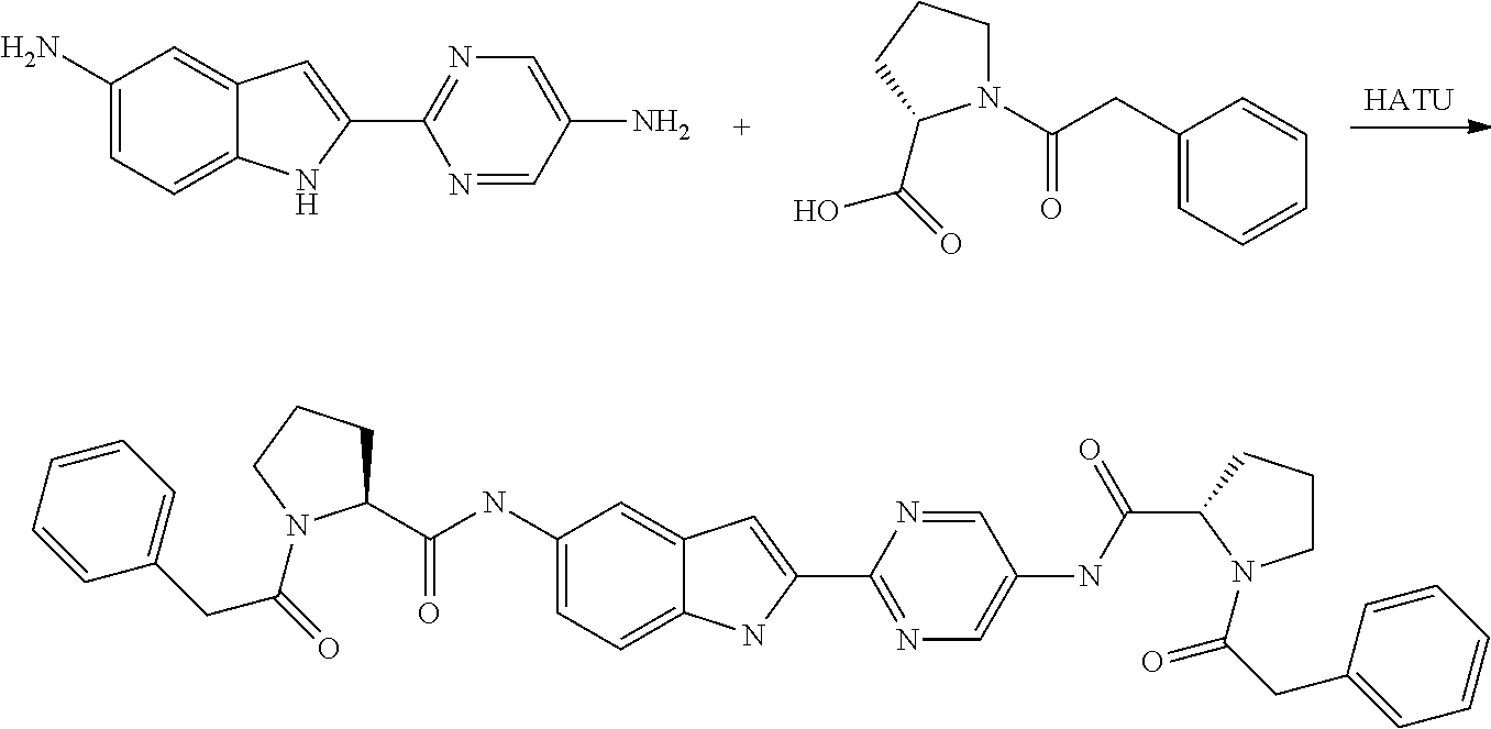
C1(N)=CC=C2C(=C1)C=C(C1=NC=C(N)C=N1)N2.C1(CC(N2CCCC2C(=O)O)=O)=CC=CC=C1.[HATU].C1(NC(C2CCCN2C(=O)CC2=CC=CC=C2)=O)=CC=C2C(=C1)C=C(C1=NC=C(NC(C3N(C(CC4=CC=CC=C4)=O)CCC3)=O)C=N1)N2
